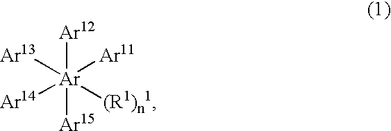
[Ar12][Ar]([Ar15])([Ar13])([Ar14])([Ar11])[(R1)n1]
